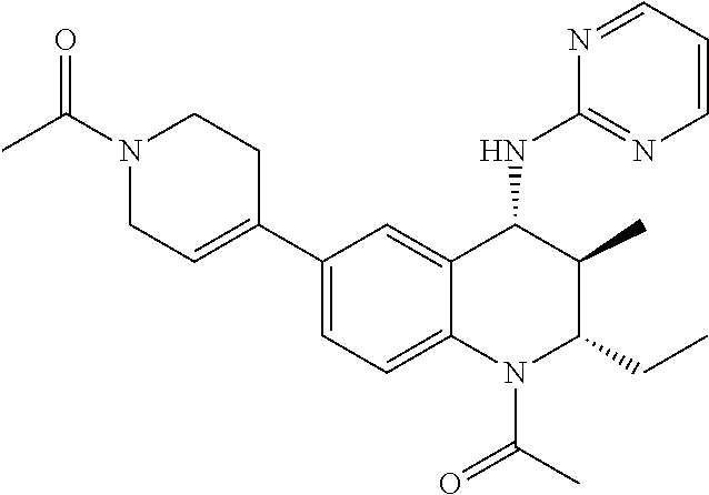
C1(C2=CCN(C(C)=O)CC2)=CC=C2C(=C1)C(NC1=NC=CC=N1)C(C)C(CC)N2C(C)=O
